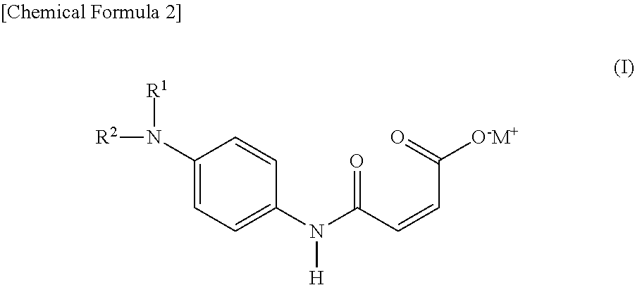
C1(N([R2])[R1])=CC=C(N(C(C=CC([O-M+])=O)=O)[H])C=C1
